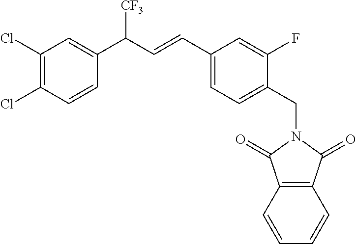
C1=CC(C(C=CC2=CC=C(CN3C(=O)C4=C(C3=O)C=CC=C4)C(F)=C2)[CF3])=CC(Cl)=C1Cl
